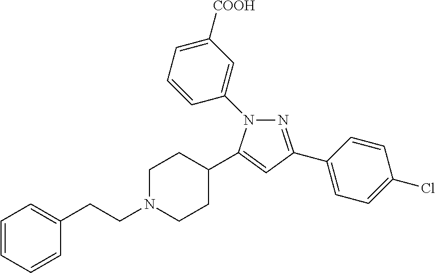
C1=CC=CC(CCN2CCC(C3=CC(C4=CC=C(Cl)C=C4)=NN3C3=CC([COOH])=CC=C3)CC2)=C1
